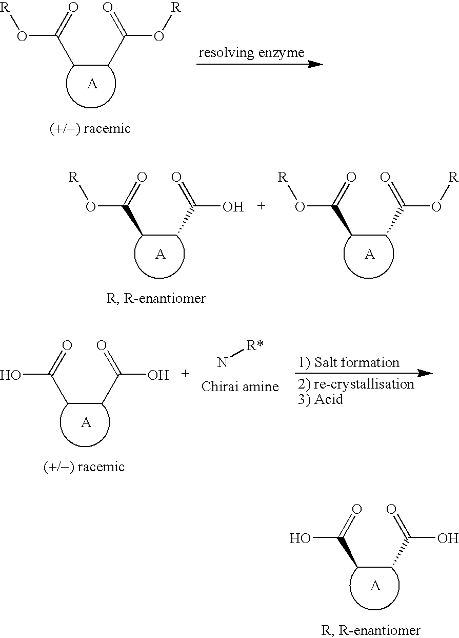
C(CC(O)=O)C(O)=O.C(CC(O[R])=O)C(O[R])=O.C(CC(O)=O)C(O[R])=O.C(CC(O[R])=O)C(O[R])=O.C(CC(O)=O)C(O)=O.N[R*]
